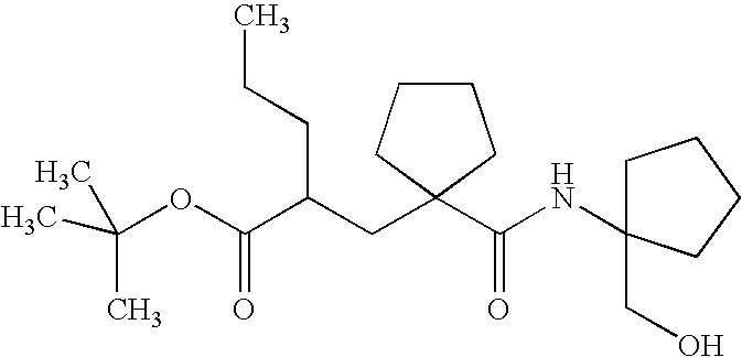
C(OC(C(CC1(C(NC2(CO)CCCC2)=O)CCCC1)CCC)=O)(C)(C)C
